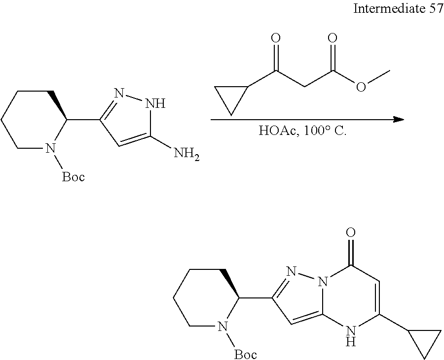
C1C(C(CC(OC)=O)=O)C1.N1C(N)=CC(C2CCCCN2[Boc])=N1.N12C(=CC(C3CCCCN3[Boc])=N1)NC(C1CC1)=CC2=O
